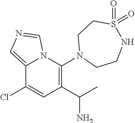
C12=CN=CN1C(N1CCNS(=O)(=O)CC1)=C(C(C)N)C=C2Cl
